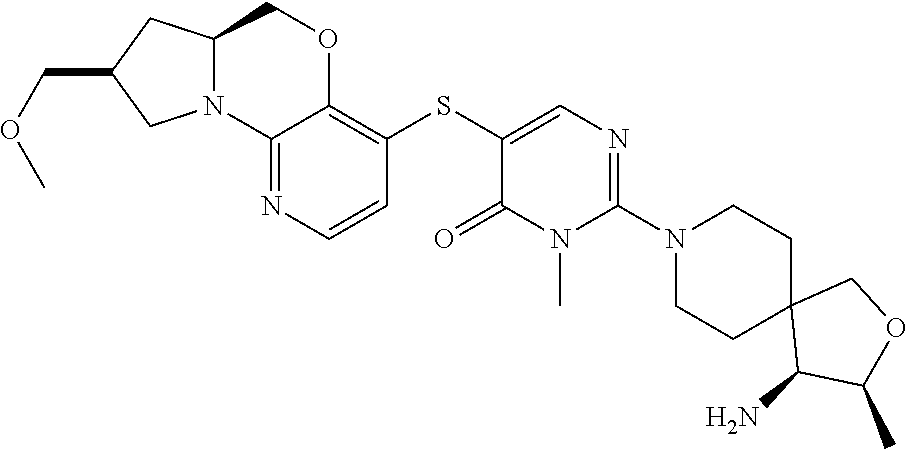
C1(N)C(C)OCC12CCN(C1=NC=C(SC3=C4OCC5CC(COC)CN5C4=NC=C3)C(=O)N1C)CC2
